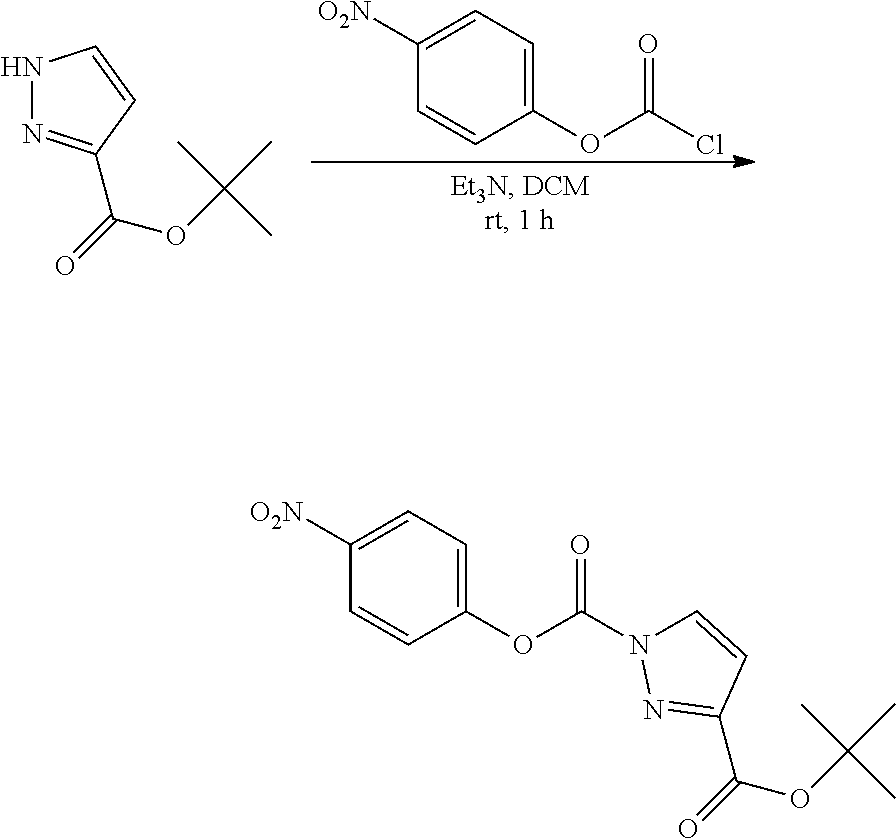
C1=CC(OC(Cl)=O)=CC=C1[O2N].C(=O)(OC(C)(C)C)C1=NNC=C1.C1=CC(OC(=O)N2C=CC(C(=O)OC(C)(C)C)=N2)=CC=C1[O2N]
